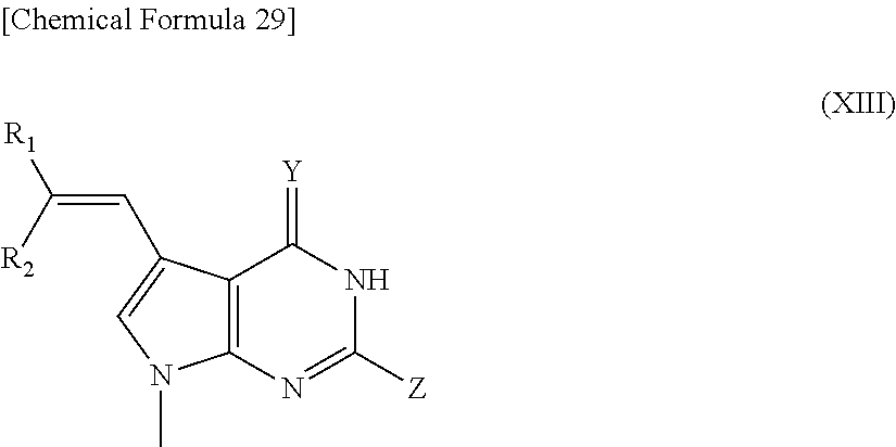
C12=C(N=C([Z])NC1=[Y])N(C)C=C2C=C([R2])[R1]
